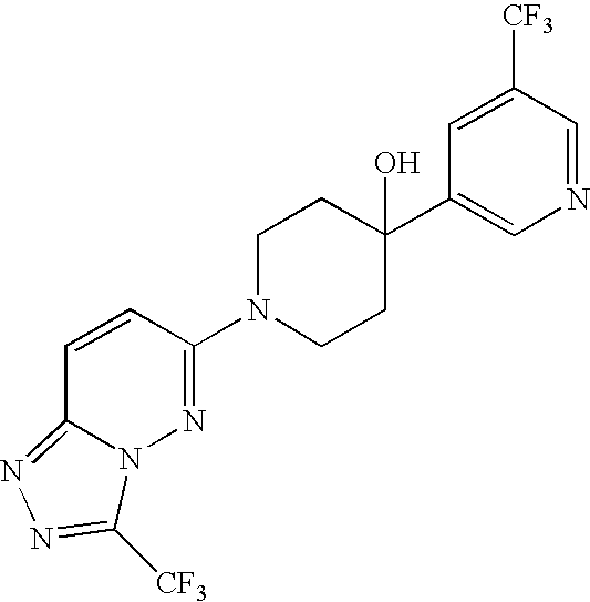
C1N(C2=NN3C(=NN=C3[CF3])C=C2)CCC(C2=CN=CC([CF3])=C2)(O)C1
